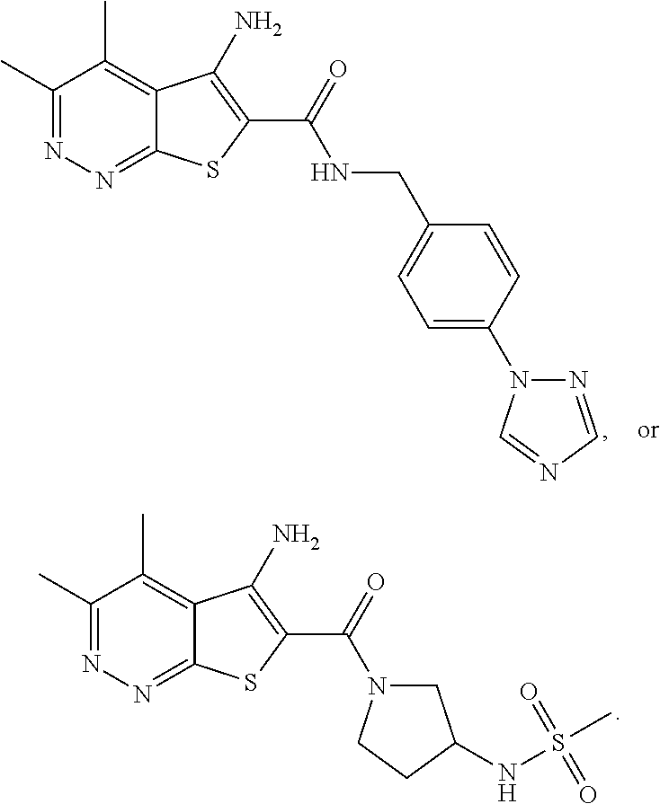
C1(C)=NN=C2C(=C1C)C(N)=C(C(=O)N1CC(NS(C)(=O)=O)CC1)S2.C1(C)=NN=C2C(=C1C)C(N)=C(C(=O)NCC1=CC=C(N3N=CN=C3)C=C1)S2
